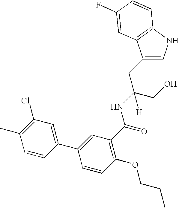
C1(CC(CO)(NC(=O)C2=C(OCCC)C=CC(C3=CC(Cl)=C(C)C=C3)=C2)[H])=CNC2=C1C=C(F)C=C2
